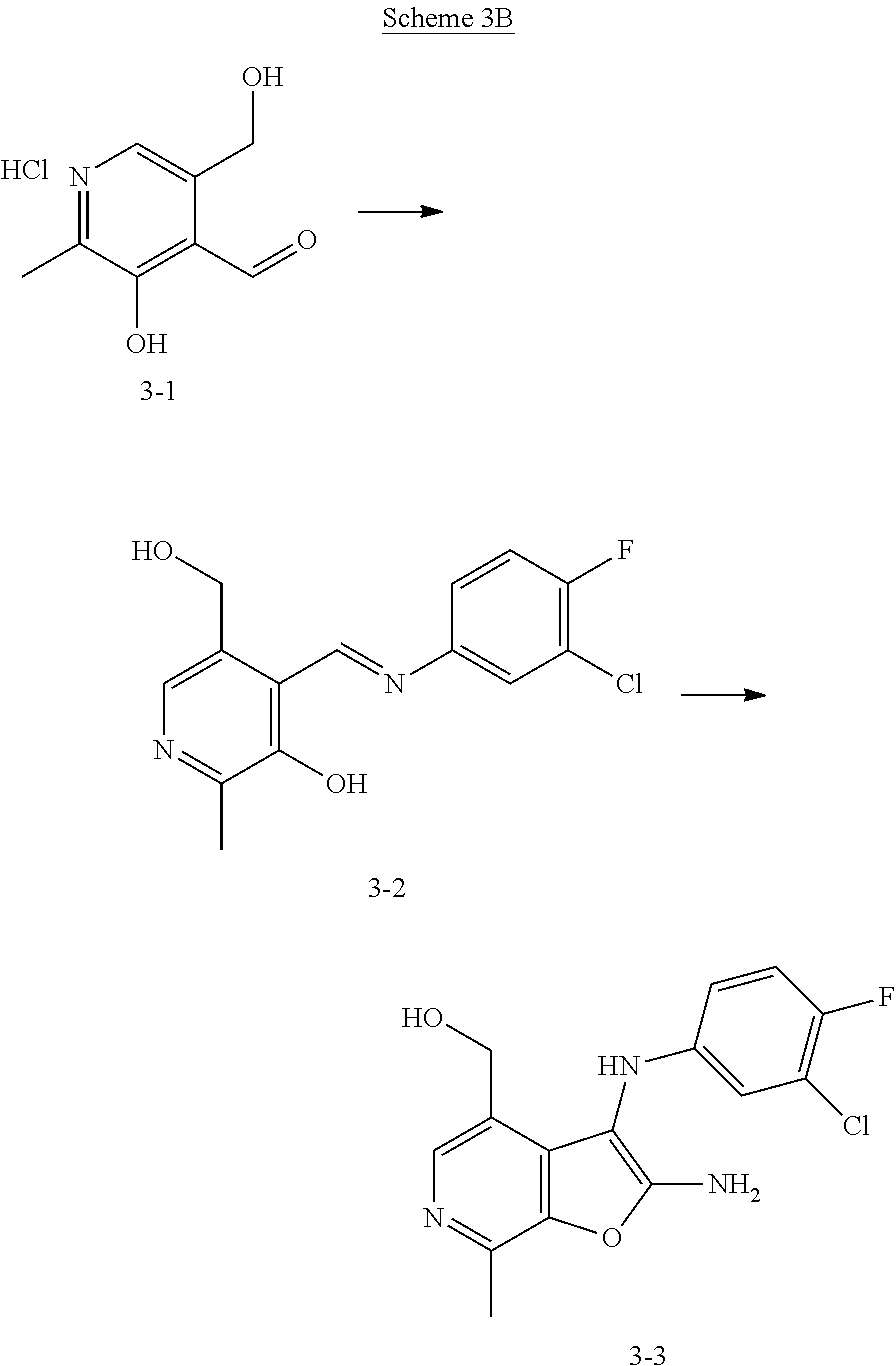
[3-1].N1=C(C)C(O)=C(C=O)C(CO)=C1.Cl.OC1=C(C=NC2=CC(Cl)=C(F)C=C2)C(CO)=CN=C1C.[3-2].O1C(N)=C(NC2=CC(Cl)=C(F)C=C2)C2=C1C(C)=NC=C2CO.[3-3]
